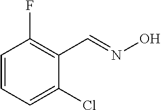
C1=CC=C(Cl)C(C=NO)=C1F
